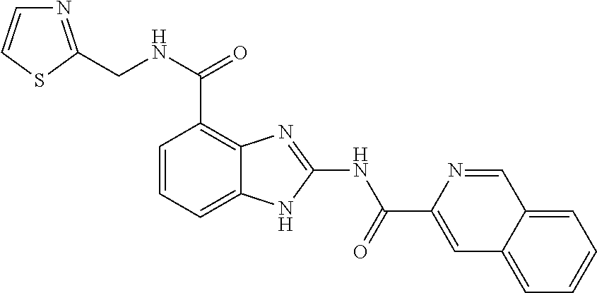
C1=CC=C2C(=C1C(=O)NCC1=NC=CS1)N=C(NC(C1=CC3=CC=CC=C3C=N1)=O)N2
